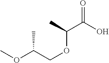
O(C(COC(C(=O)O)C)C)C
